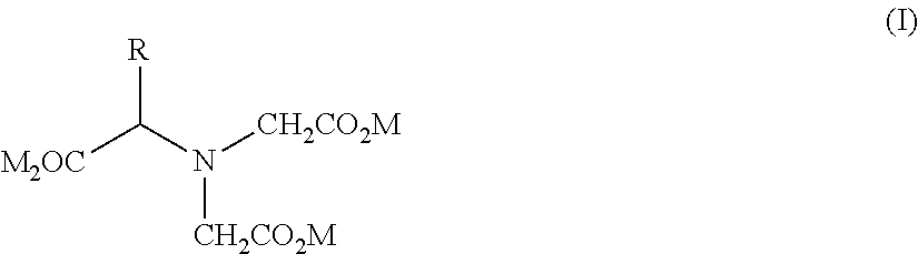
[M2OC]C(N([CH2CO2M])[CH2CO2M])[R]
